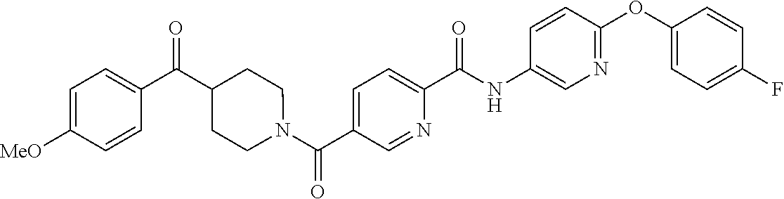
C1(OC2=NC=C(NC(C3=CC=C(C(N4CCC(C(C5=CC=C([OMe])C=C5)=O)CC4)=O)C=N3)=O)C=C2)=CC=C(F)C=C1
